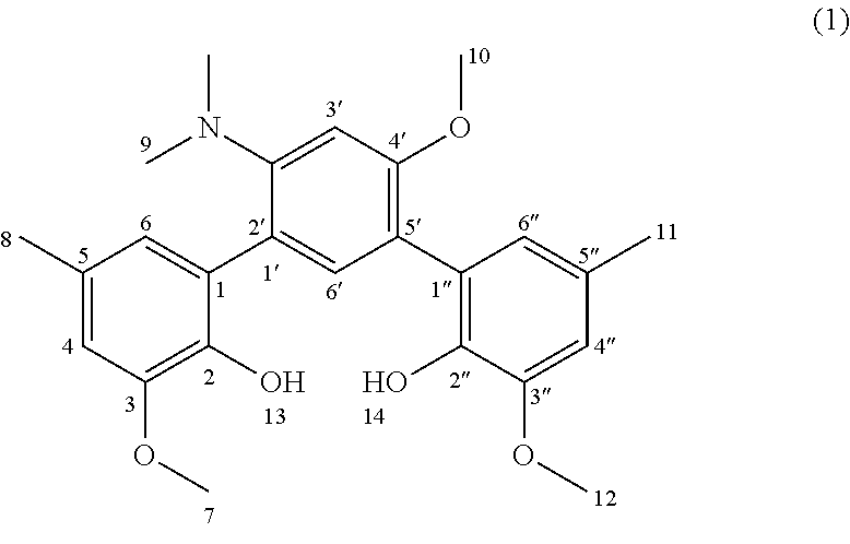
C1(C)=CC(OC)=C(O)C(C2=CC(C3=C(O)C(OC)=CC(C)=C3)=C(OC)C=C2N(C)C)=C1
